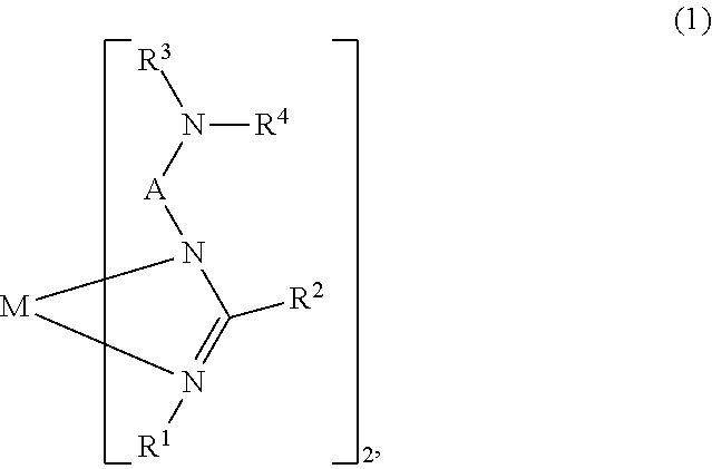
[R4]N([A]N1[M]N([R1])=C1[R2])[R3]
